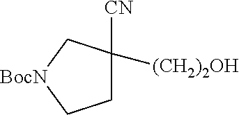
C1C([CN])([(CH2)2OH])C[BocN]C1
